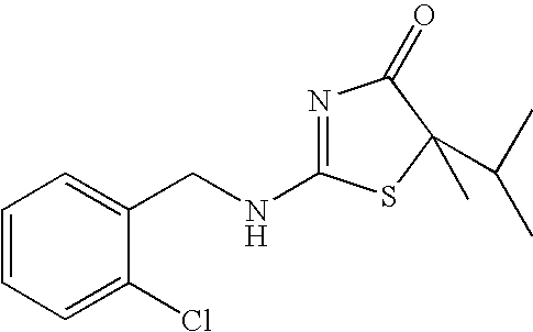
N1=C(NCC2=CC=CC=C2Cl)SC(C(C)C)(C)C1=O
